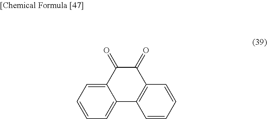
C12=CC=CC=C1C(=O)C(=O)C1=C2C=CC=C1
